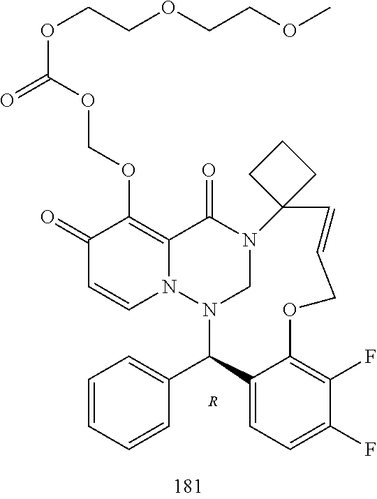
C1(=O)C=CN2C(=C1OCOC(=O)OCCOCCOC)C(=O)N1CN2C(C2=CC=CC=C2)C2=CC=C(F)C(F)=C2OCC=CC12CCC2.[R]
